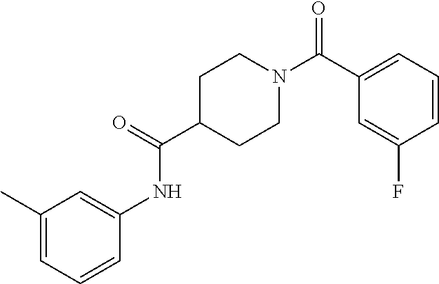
C1(C(N2CCC(C(=O)NC3=CC(C)=CC=C3)CC2)=O)=CC=CC(F)=C1
